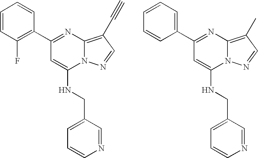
C1(C2=C(F)C=CC=C2)=NC2=C(C#C)C=NN2C(NCC2=CC=CN=C2)=C1.C1(C2=CC=CC=C2)=NC2=C(C)C=NN2C(NCC2=CC=CN=C2)=C1
